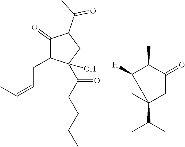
C1(=O)C(CC=C(C)C)C(O)(C(CCC(C)C)=O)CC1C(C)=O.C1(C)C2([H])CC2(C(C)C)CC1=O
